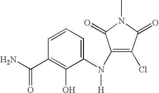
C1=CC=C(N(C2=C(Cl)C(=O)N(C)C2=O)[H])C(O)=C1C(N)=O
